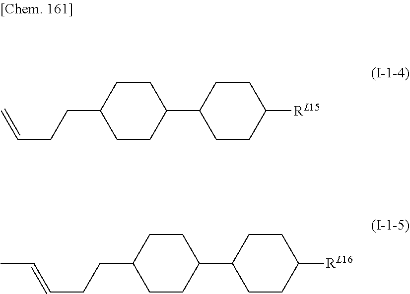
C=CCCC1CCC(C2CCC([RL15])CC2)CC1.C(=CCCC1CCC(C2CCC([RL16])CC2)CC1)C
